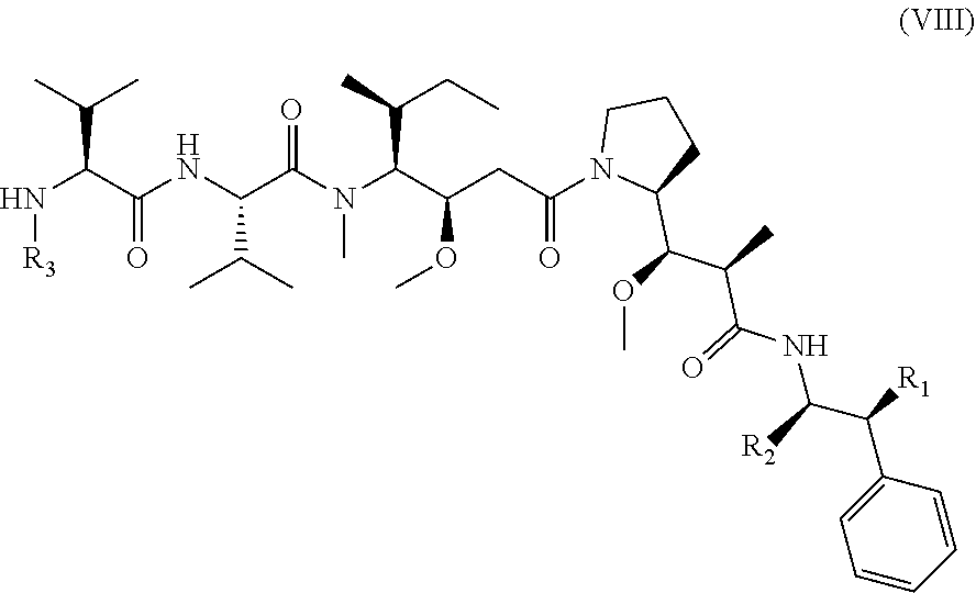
N([R3])C(C(C)C)C(=O)NC(C(C)C)C(=O)N(C)C(C(C)CC)C(CC(=O)N1C(C(C(C(NC([R2])C(C2=CC=CC=C2)[R1])=O)C)OC)CCC1)OC
